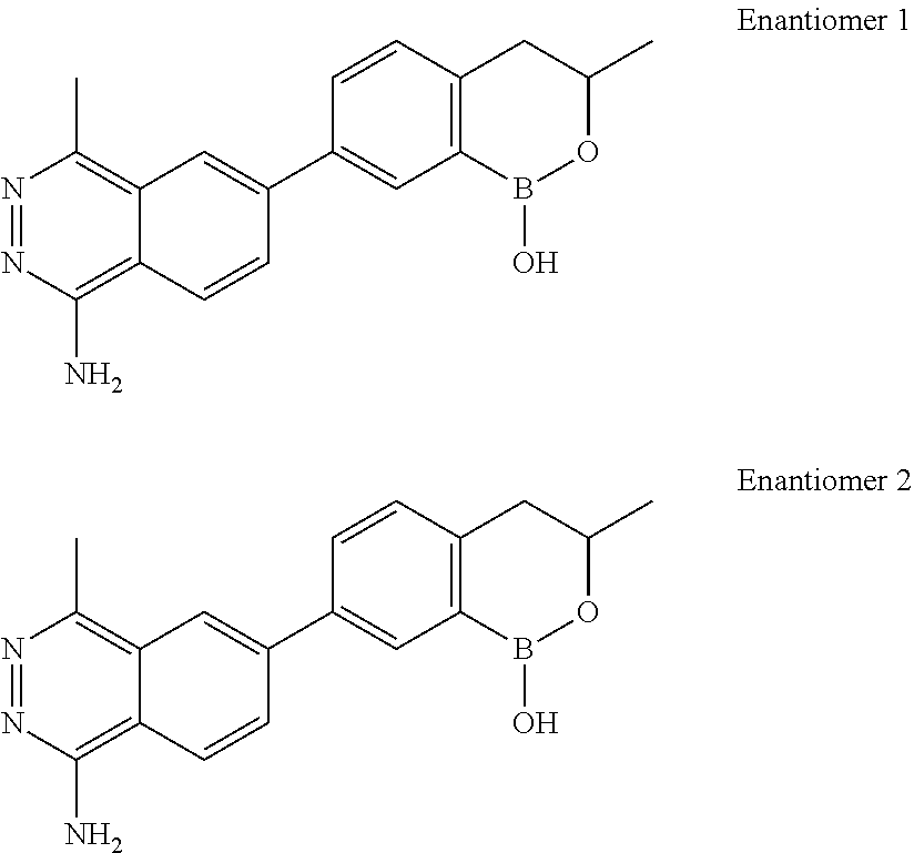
N1=NC(N)=C2C(=C1C)C=C(C1=CC3=C(C=C1)CC(C)OB3O)C=C2.N1=NC(N)=C2C(=C1C)C=C(C1=CC3=C(C=C1)CC(C)OB3O)C=C2
